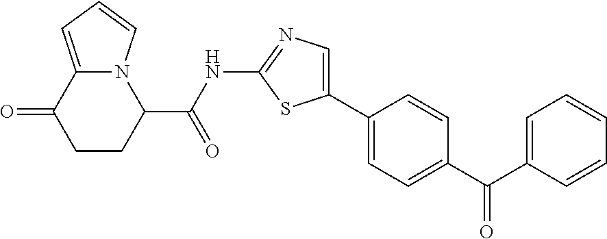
C1CC(C(NC2=NC=C(C3=CC=C(C(C4=CC=CC=C4)=O)C=C3)S2)=O)N2C(=CC=C2)C1=O
